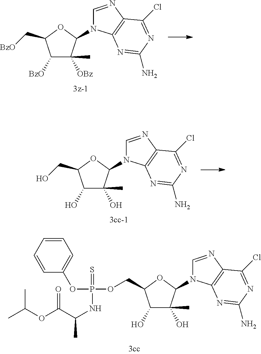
C1([BzO])C([OBz])(C)C(N2C=NC3=C2N=C(N)N=C3Cl)OC1C[BzO].C1(O)C(O)(C)C(N2C=NC3=C2N=C(N)N=C3Cl)OC1CO.C1(O)C(O)(C)C(N2C=NC3=C2N=C(N)N=C3Cl)OC1COP(OC1=CC=CC=C1)(=S)NC(C(=O)OC(C)C)C
